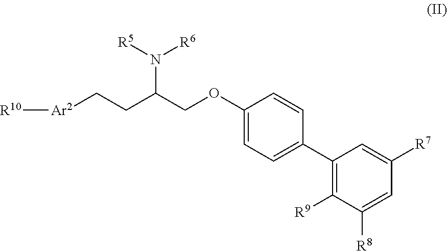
C1(OCC(CC[Ar2][R10])N([R6])[R5])=CC=C(C2=C([R9])C([R8])=CC([R7])=C2)C=C1
